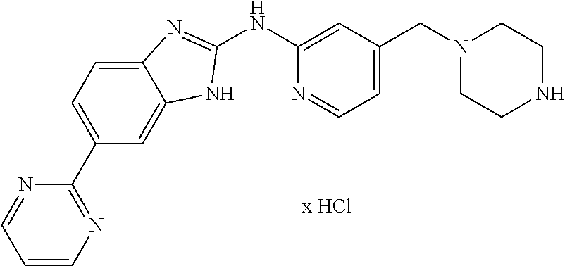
N1(CC2=CC=NC(NC3=NC4=CC=C(C5=NC=CC=N5)C=C4N3)=C2)CCNCC1
